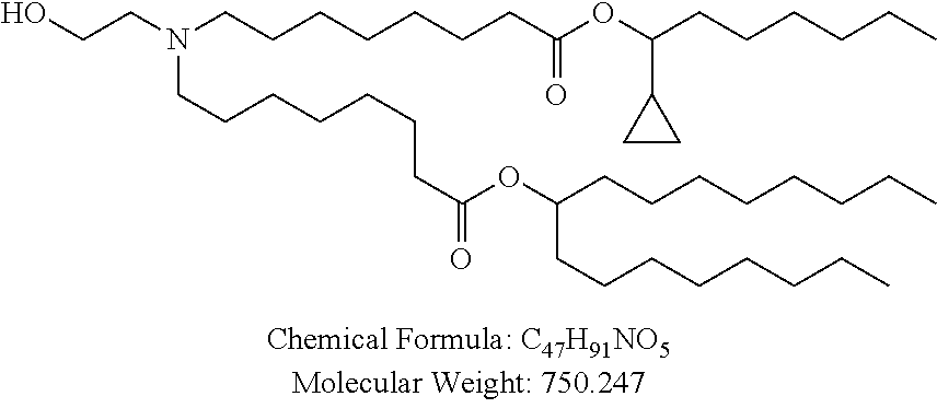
OCCN(CCCCCCCC(OC(CCCCCCCC)CCCCCCCC)=O)CCCCCCCC(OC(CCCCCC)C1CC1)=O
